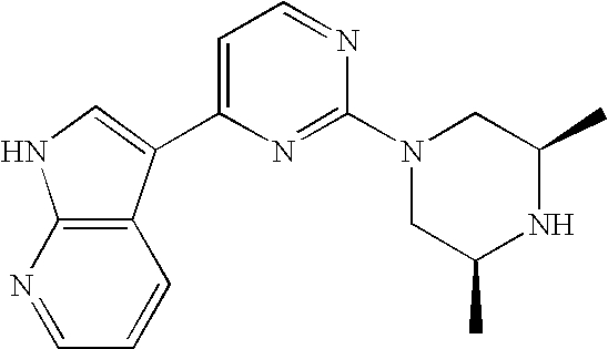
C1(N2CC(C)NC(C)C2)=NC(C2=CNC3=C2C=CC=N3)=CC=N1
